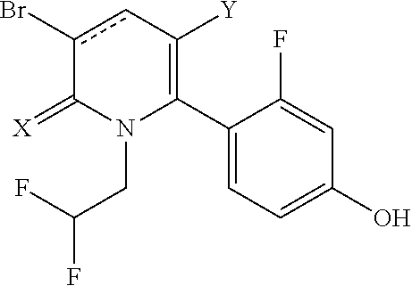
C1(C2=C([Y])cc(Br)C(=[X])N2CC(F)F)=CC=C(O)C=C1F
